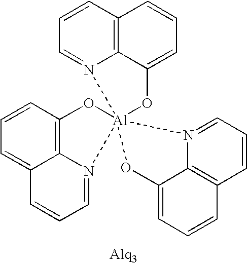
C1=CC2=C3N(=C1)[Al]14(OC3=CC=C2)(N2=CC=CC3=CC=CC(=C32)O1)N1=CC=CC2=C1C(=CC=C2)O4
